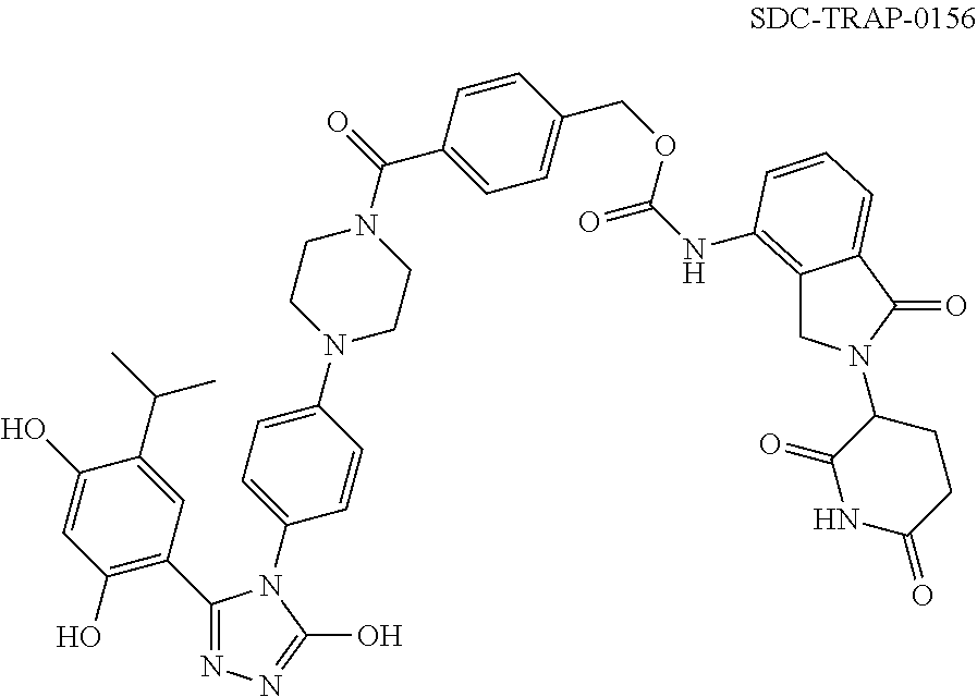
C1(N2C(C3=C(O)C=C(O)C(C(C)C)=C3)=NN=C2O)=CC=C(N2CCN(C(C3=CC=C(COC(=O)NC4=C5CN(C6C(=O)NC(=O)CC6)C(=O)C5=CC=C4)C=C3)=O)CC2)C=C1
